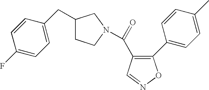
C1(CC2=CC=C(F)C=C2)CCN(C(=O)C2=C(C3=CC=C(C)C=C3)ON=C2)C1
